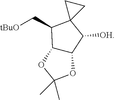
C12C(C([OH])C3(C1C[tBuO])CC3)OC(C)(C)O2
